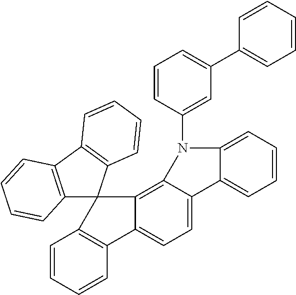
C1=CC=CC2=C1C1(C3=C4C(=CC=C23)C2=CC=CC=C2N4C2=CC(C3=CC=CC=C3)=CC=C2)C2=C(C3=C1C=CC=C3)C=CC=C2
